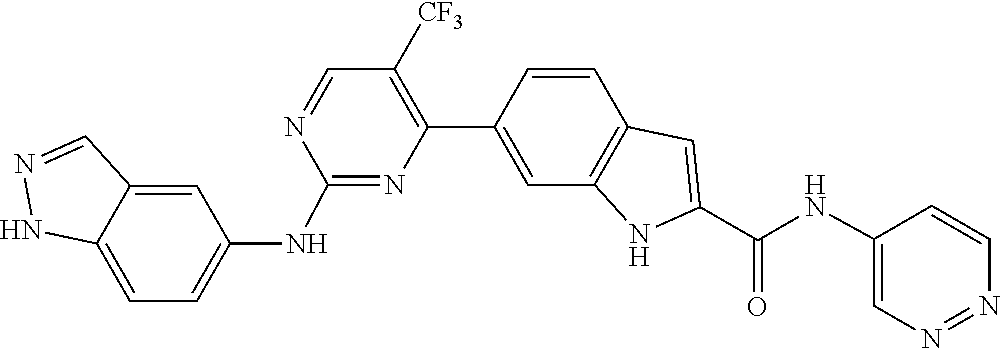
C1(C2=C([CF3])C=NC(NC3=CC=C4C(=C3)C=NN4)=N2)=CC2=C(C=C1)C=C(C(NC1=CN=NC=C1)=O)N2
